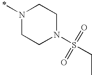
N1(C)CCN(S(CC)(=O)=O)CC1
